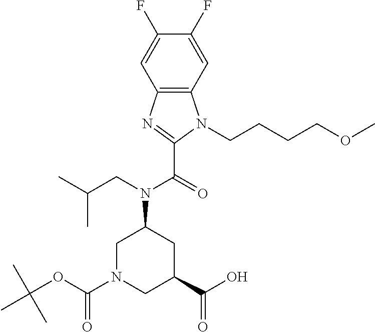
C12=C(C=C(F)C(F)=C1)N(CCCCOC)C(C(N(C1CN(C(OC(C)(C)C)=O)CC(C(O)=O)C1)CC(C)C)=O)=N2
